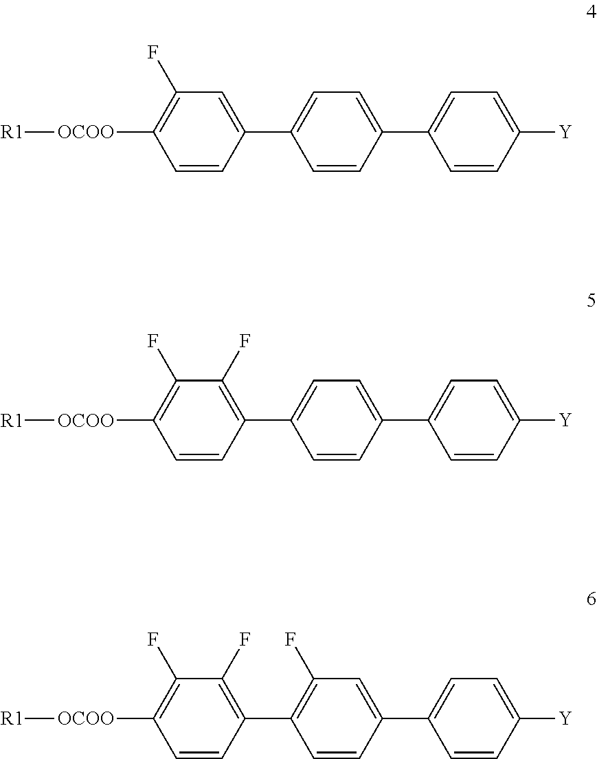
C1=C(C2=CC=C(C3=CC=C([Y])C=C3)C=C2)C=CC([OCOO][R1])=C1F.C1(F)=C(C2=CC=C(C3=CC=C([Y])C=C3)C=C2)C=CC([OCOO][R1])=C1F.C1(F)=C(C2=C(F)C=C(C3=CC=C([Y])C=C3)C=C2)C=CC([OCOO][R1])=C1F
